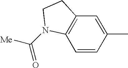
C1=CC(C)=CC2=C1N(C([Me])=O)CC2
